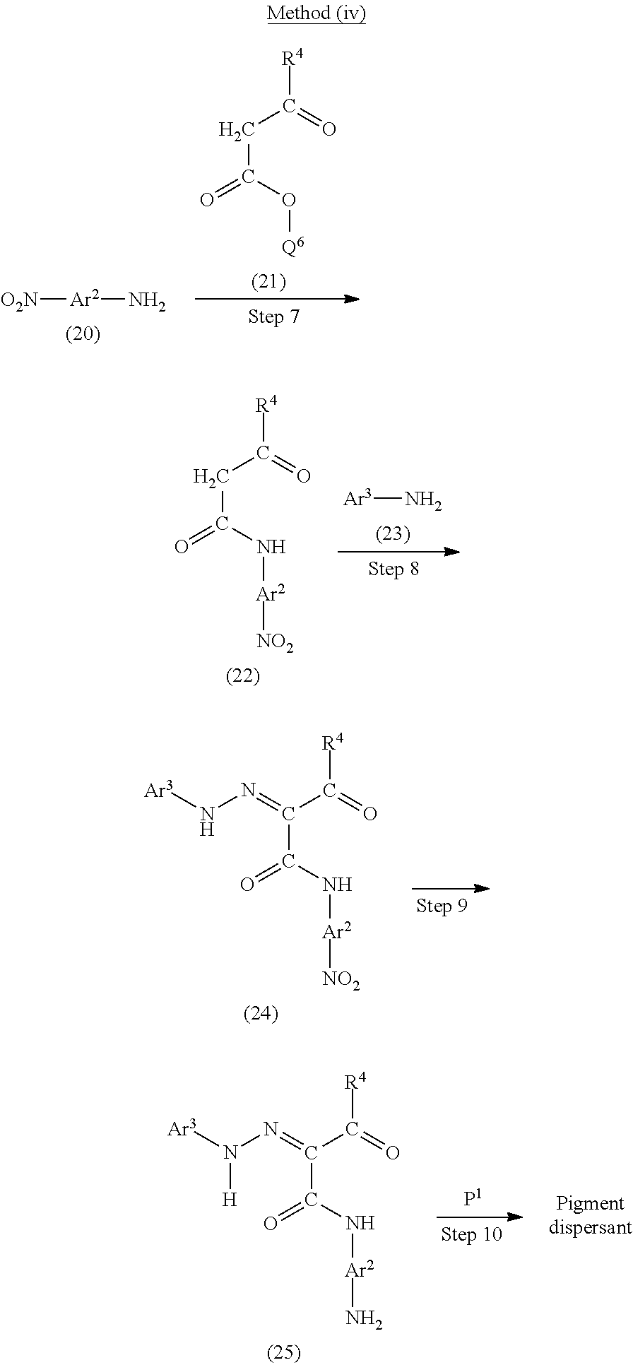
C(C(=O)O[Q6])C([R4])=O.[Ar2]([O2N])N.N[Ar3].C(C(=O)N[Ar2][NO2])C([R4])=O.C(C(=O)N[Ar2][NO2])(C([R4])=O)=NN[Ar3].C(C(=O)N[Ar2]N)(C([R4])=O)=NN([Ar3])[H]
